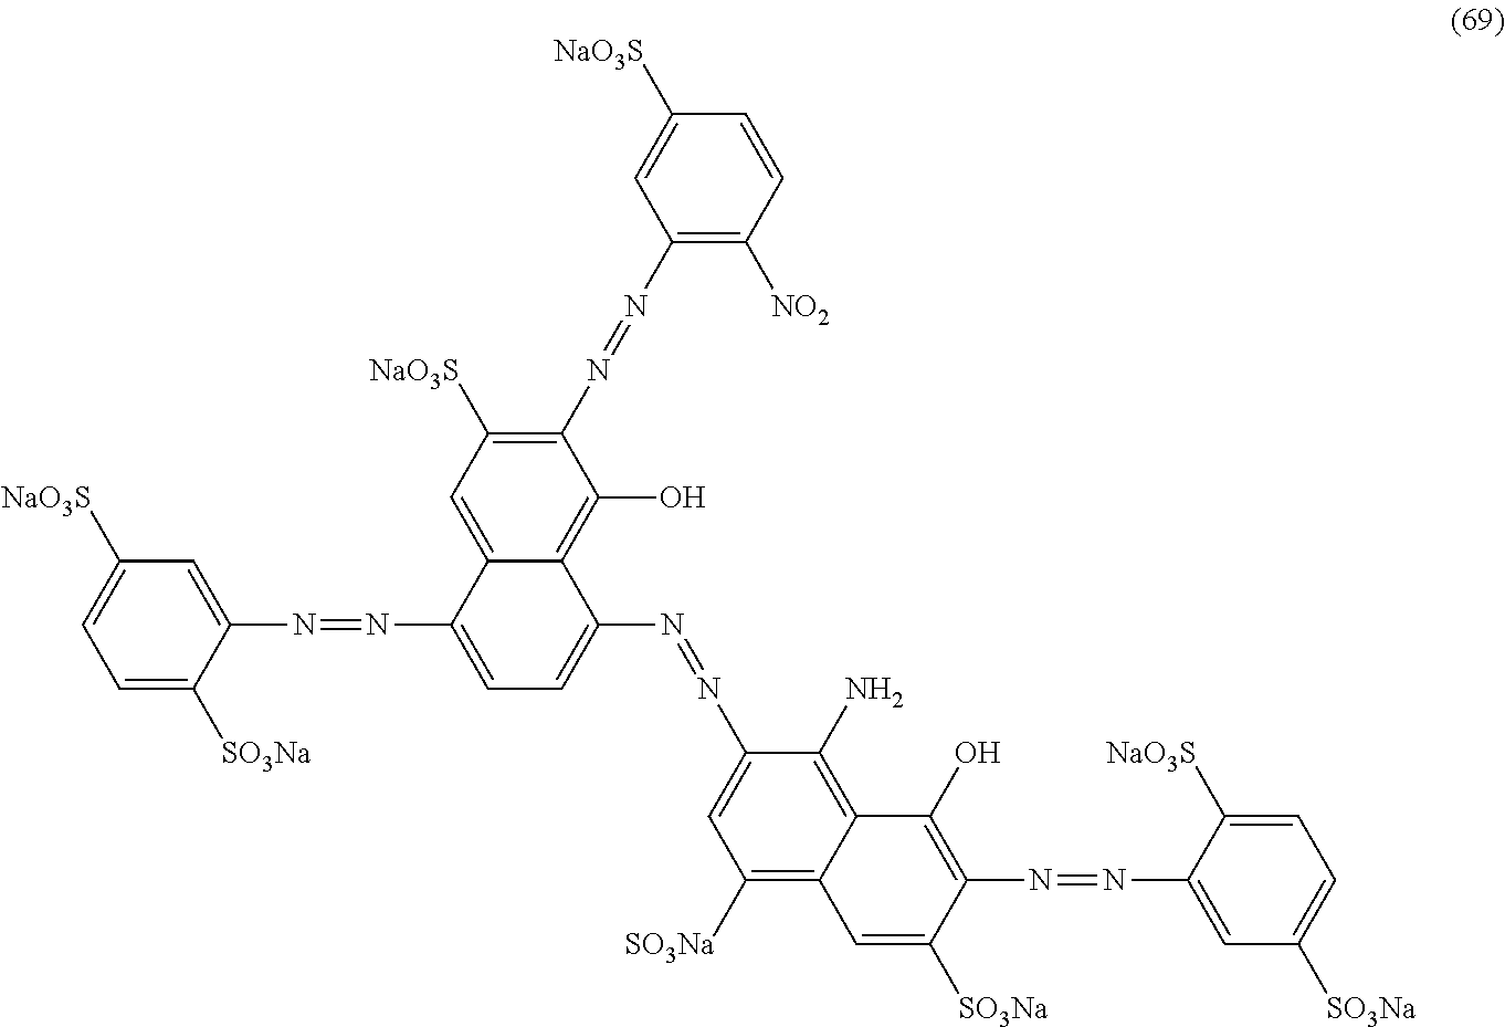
C1=C([SO3Na])C(N=NC2=CC=C(N=NC3=CC([SO3Na])=C4C(=C3N)C(O)=C(N=NC3=CC([SO3Na])=CC=C3[NaO3S])C([SO3Na])=C4)C3=C(O)C(N=NC4=C([NO2])C=CC([NaO3S])=C4)=C([NaO3S])C=C23)=CC([NaO3S])=C1
